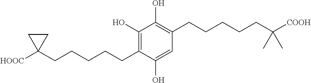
C1(O)=C(CCCCCC2([HOOC])CC2)C(O)=CC(CCCCCC([COOH])(C)C)=C1O
